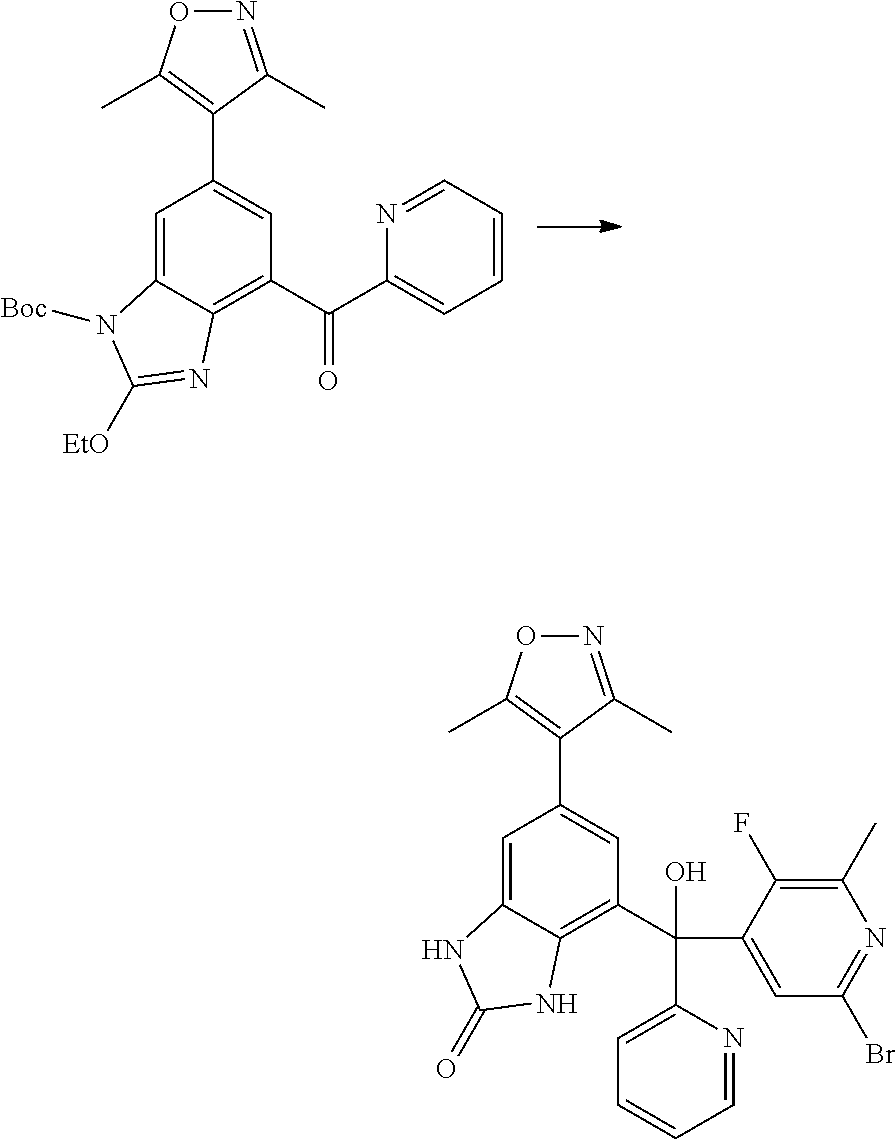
N1=C(C)C(C2=CC(C(C3=CC=CC=N3)=O)=C3C(=C2)N([Boc])C([EtO])=N3)=C(C)O1.N1=C(C)C(C2=CC(C(C3=CC=CC=N3)(O)C3=CC(Br)=NC(C)=C3F)=C3C(=C2)NC(=O)N3)=C(C)O1
